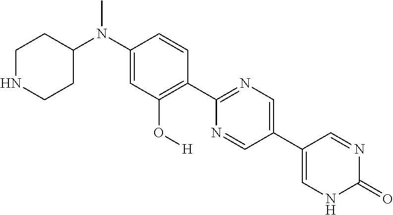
C1NCCC(N(C2=CC(O[H])=C(C3=NC=C(C4=CNC(=O)N=C4)C=N3)C=C2)C)C1
